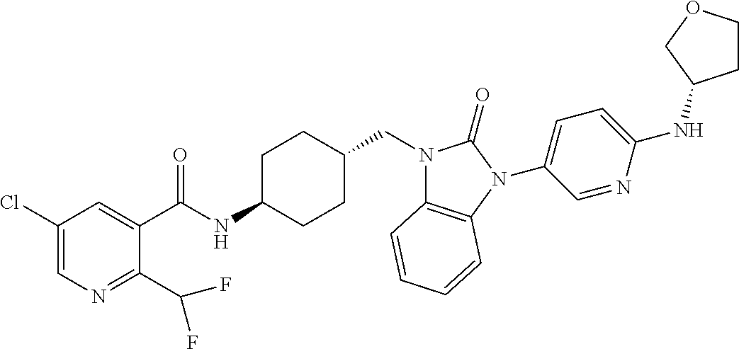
C1(Cl)=CN=C(C(F)F)C(C(NC2CCC(CN3C4=C(N(C5=CC=C(NC6CCOC6)N=C5)C3=O)C=CC=C4)CC2)=O)=C1
